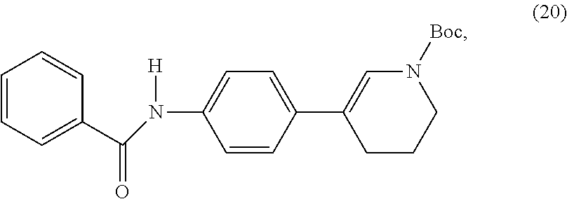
C1=CC=C(C(=O)N([H])C2=CC=C(C3=CN([Boc])CCC3)C=C2)C=C1
